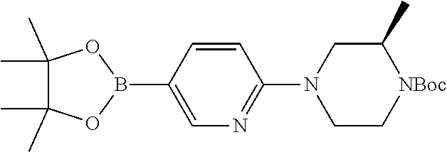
C1(N2CC[NBoc]C(C)C2)=NC=C(B2OC(C)(C)C(C)(C)O2)C=C1
